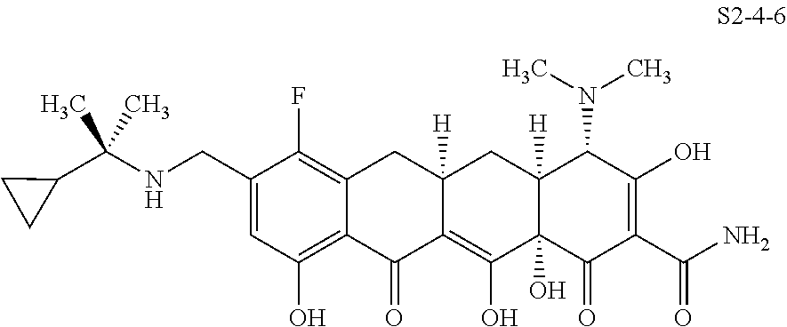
C1(CNC(C2CC2)(C)C)=CC(O)=C2C(=C1F)CC1([H])C(=C(O)C3(O)C([H])(C1)C(N(C)C)C(O)=C(C(N)=O)C3=O)C2=O
